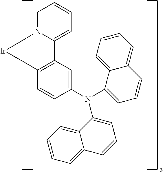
C1=CC=N2C(=C1)C1=C(C=CC(N(C3=CC=CC4=CC=CC=C34)C3=CC=CC4=CC=CC=C34)=C1)[Ir]2
